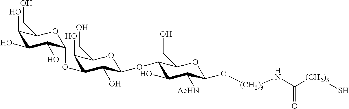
C1(O)C(O)C(O)C(OC2C(O)C(CO)OC(OC3C(O)C([AcHN])C(O[(CH2)3]NC(=O)[(CH2)3]S)OC3CO)C2O)OC1CO
